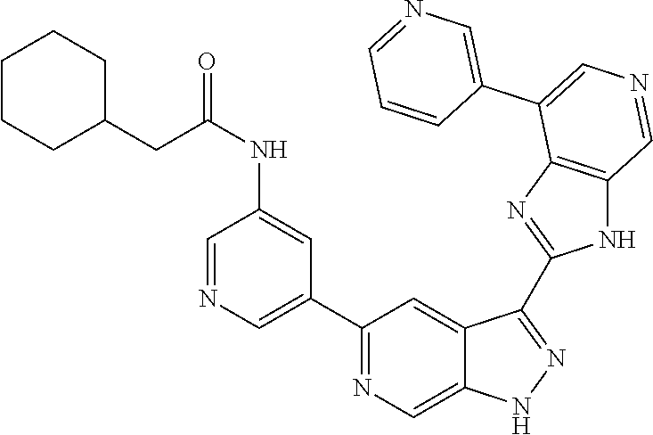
C1(C2=CN=CC(NC(=O)CC3CCCCC3)=C2)=NC=C2C(=C1)C(C1=NC3=C(N1)C=NC=C3C1=CN=CC=C1)=NN2
